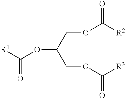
C(OC(COC([R2])=O)COC([R3])=O)([R1])=O
